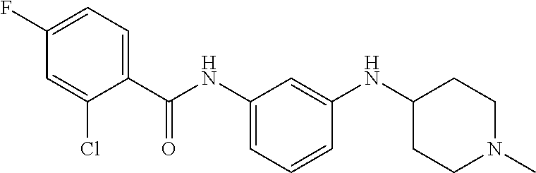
C1(NC(=O)C2=CC=C(F)C=C2Cl)=CC=CC(NC2CCN(C)CC2)=C1
